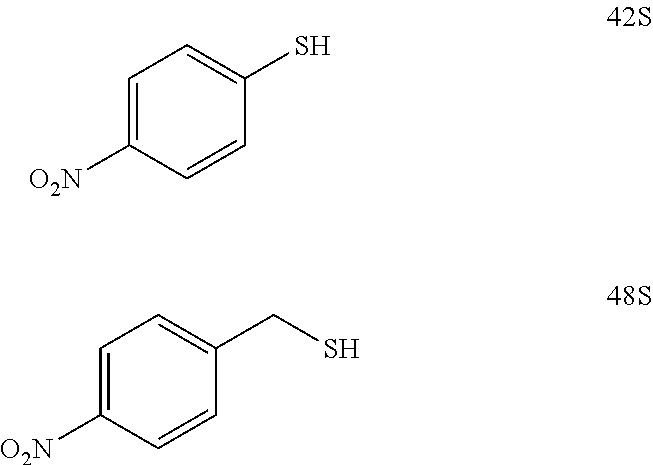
C1=C([O2N])C=CC(S)=C1.C1=C([O2N])C=CC(CS)=C1
